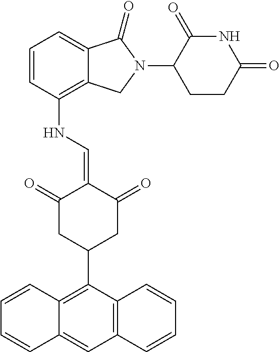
C1(NC=C2C(=O)CC(C3=C4C(=CC5=C3C=CC=C5)C=CC=C4)CC2=O)=C2C(=CC=C1)C(=O)N(C1C(=O)NC(=O)CC1)C2
